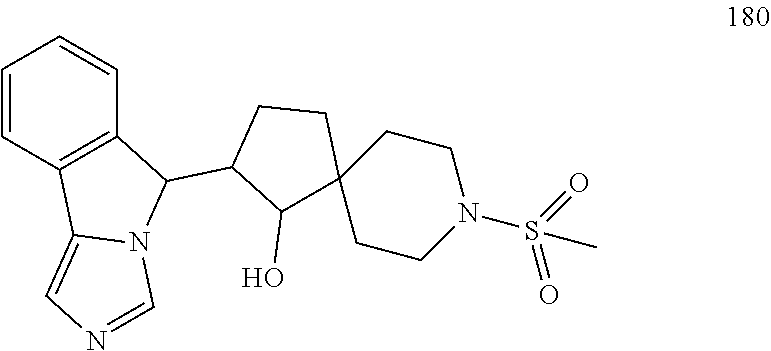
C1(C2C3=C(C4=CN=CN24)C=CC=C3)C(O)C2(CC1)CCN(S(=O)(=O)C)CC2
